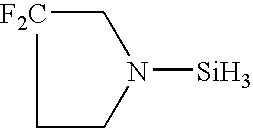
[F2C]1CN([Si])CC1
